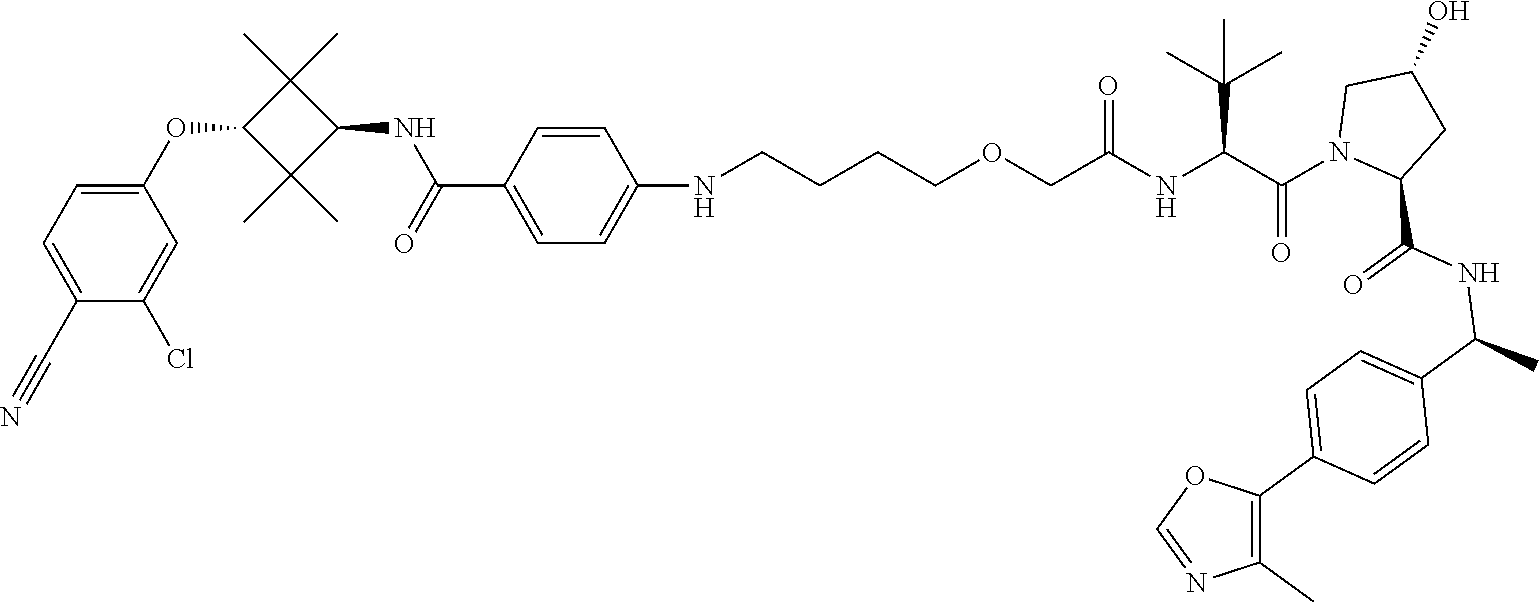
C(C1=CC=C(NCCCCOCC(NC(C(N2CC(O)CC2C(NC(C2=CC=C(C3=C(C)N=CO3)C=C2)C)=O)=O)C(C)(C)C)=O)C=C1)(=O)NC1C(C)(C)C(OC2=CC=C(C#N)C(Cl)=C2)C1(C)C
